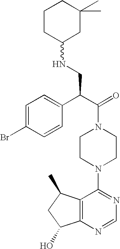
C(N1CCN(C2=NC=NC3=C2C(C)CC3O)CC1)(C(C1=CC=C(Br)C=C1)CNC1CC(C)(C)CCC1)=O
